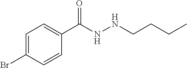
C1=C(Br)C=CC(C(NNCCCC)=O)=C1
